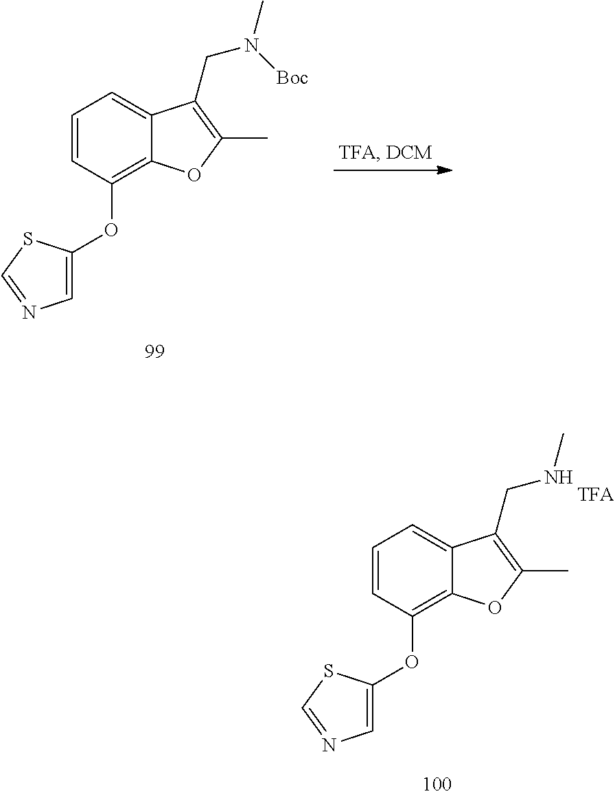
C1=CC(OC2=CN=CS2)=C2C(=C1)C(CN(C)[Boc])=C(C)O2.C1=CC(OC2=CN=CS2)=C2C(=C1)C(CNC)=C(C)O2
